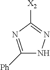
C1([Ph])=NC([X2])=NN1
